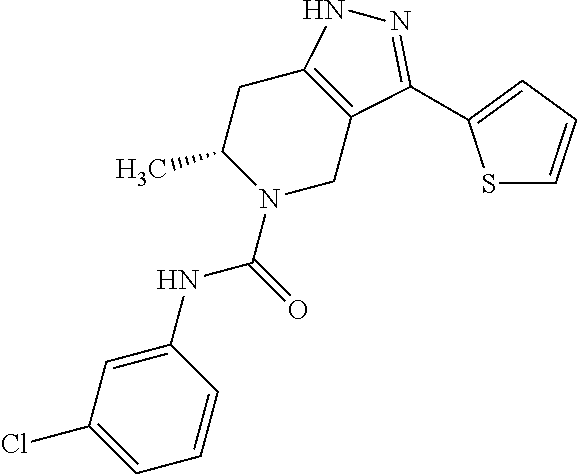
C1C2=C(CN(C(NC3=CC(Cl)=CC=C3)=O)C1C)C(C1=CC=CS1)=NN2
